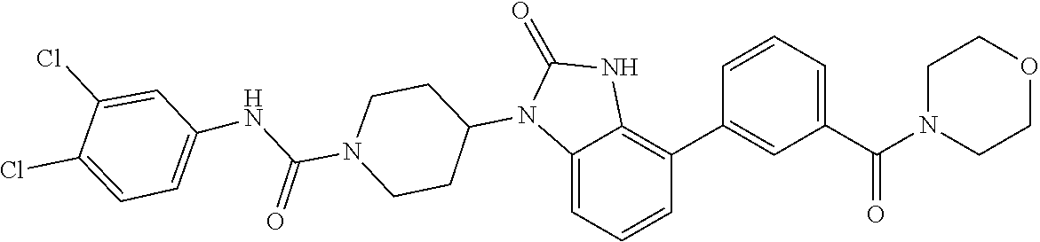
C1CN(C(NC2=CC=C(Cl)C(Cl)=C2)=O)CCC1N1C(=O)NC2=C(C3=CC(C(N4CCOCC4)=O)=CC=C3)C=CC=C12
